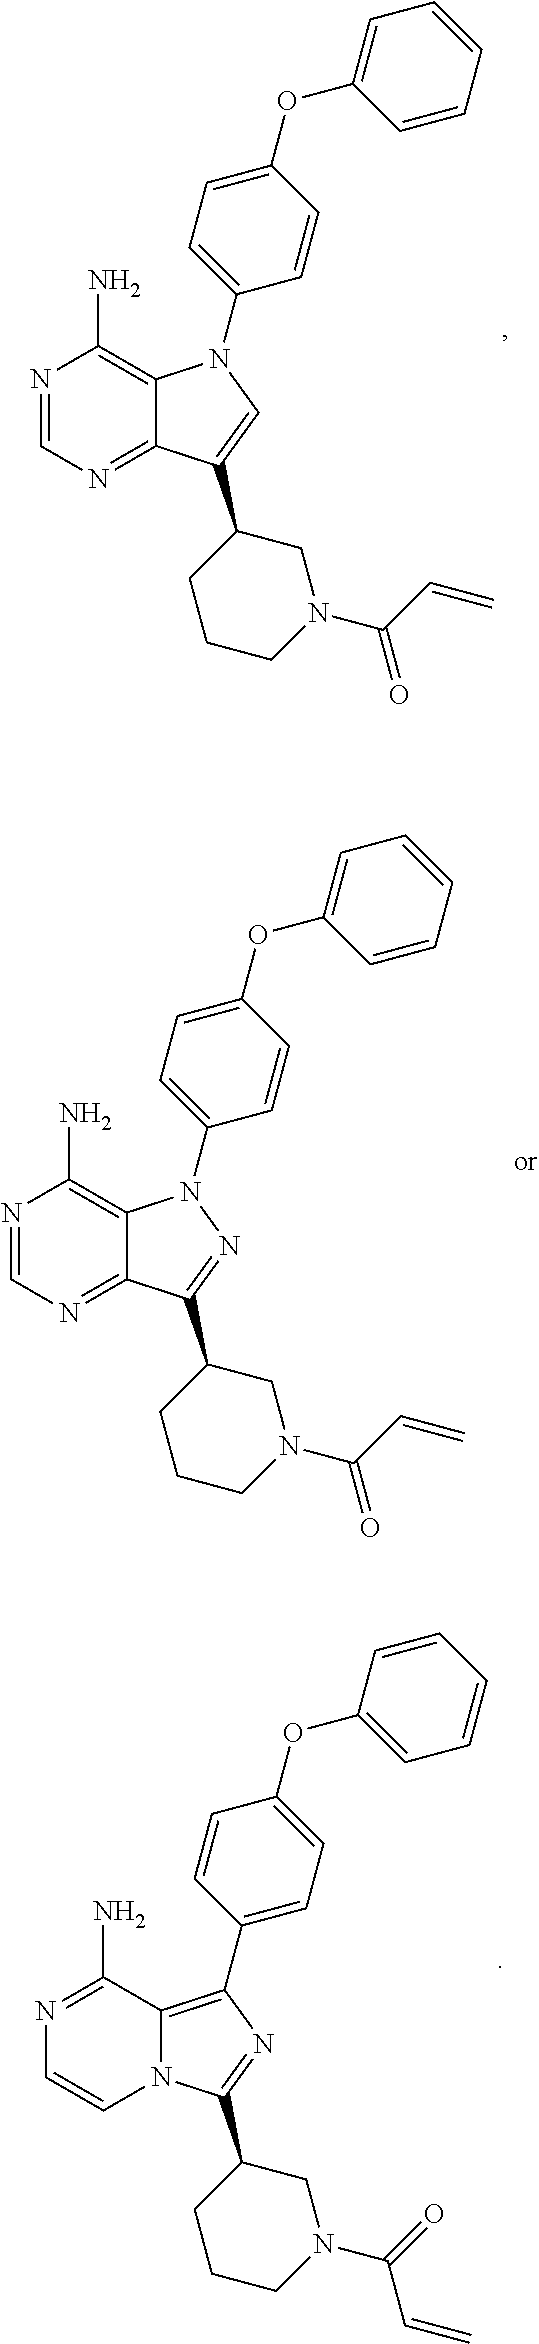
C1(N2C3=C(N)N=CN=C3C(C3CCCN(C(C=C)=O)C3)=C2)=CC=C(OC2=CC=CC=C2)C=C1.C1(N2C3=C(N)N=CN=C3C(C3CCCN(C(C=C)=O)C3)=N2)=CC=C(OC2=CC=CC=C2)C=C1.C1(C2=C3N(C=CN=C3N)C(C3CCCN(C(=O)C=C)C3)=N2)=CC=C(OC2=CC=CC=C2)C=C1
